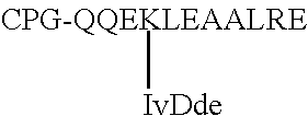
C[IvDde]
